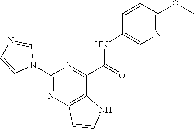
C1(NC(C2=NC(N3C=NC=C3)=NC3=C2NC=C3)=O)=CN=C(OC)C=C1
